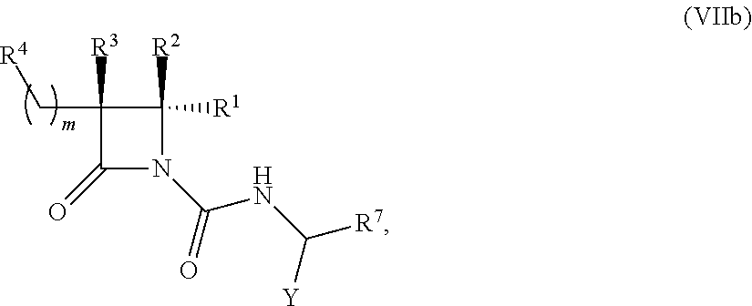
C1([R3])(C[R4])C(=O)N(C(NC([R7])[Y])=O)C1([R2])[R1]
